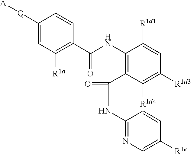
C1([Q][A])=CC([R1a])=C(C(NC2=C(C(=O)NC3=NC=C([R1e])C=C3)C([R1d4])=C([R1d3])C=C2[R1d1])=O)C=C1
